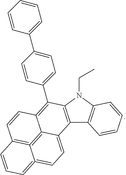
C12=C(N(CC)C3=C1C=CC=C3)C(C1=CC=C(C3=CC=CC=C3)C=C1)=C1C3=C4=C(C=C1)C=CC=C4=CC=C23
